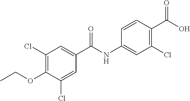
C1(Cl)=C(OCC)C(Cl)=CC(C(NC2=CC(Cl)=C(C(O)=O)C=C2)=O)=C1
